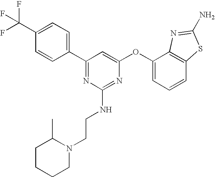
C1(C(F)(F)F)=CC=C(C2=NC(NCCN3C(C)CCCC3)=NC(OC3=CC=CC4=C3N=C(N)S4)=C2)C=C1
